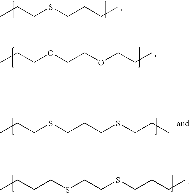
CCCSCCCC.CCCOCCOCCC.CCCSCCCSCCC.CCCCSCCSCCCC
